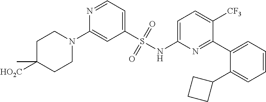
N1=CC=C(S(NC2=CC=C([CF3])C(C3=CC=CC=C3C3CCC3)=N2)(=O)=O)C=C1N1CCC([HO2C])(C)CC1
